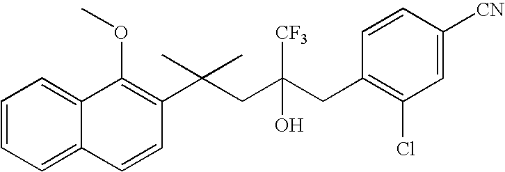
C1=CC(C(CC(CC2=C(Cl)C=C([CN])C=C2)(O)[CF3])(C)C)=C(OC)C2=CC=CC=C12
